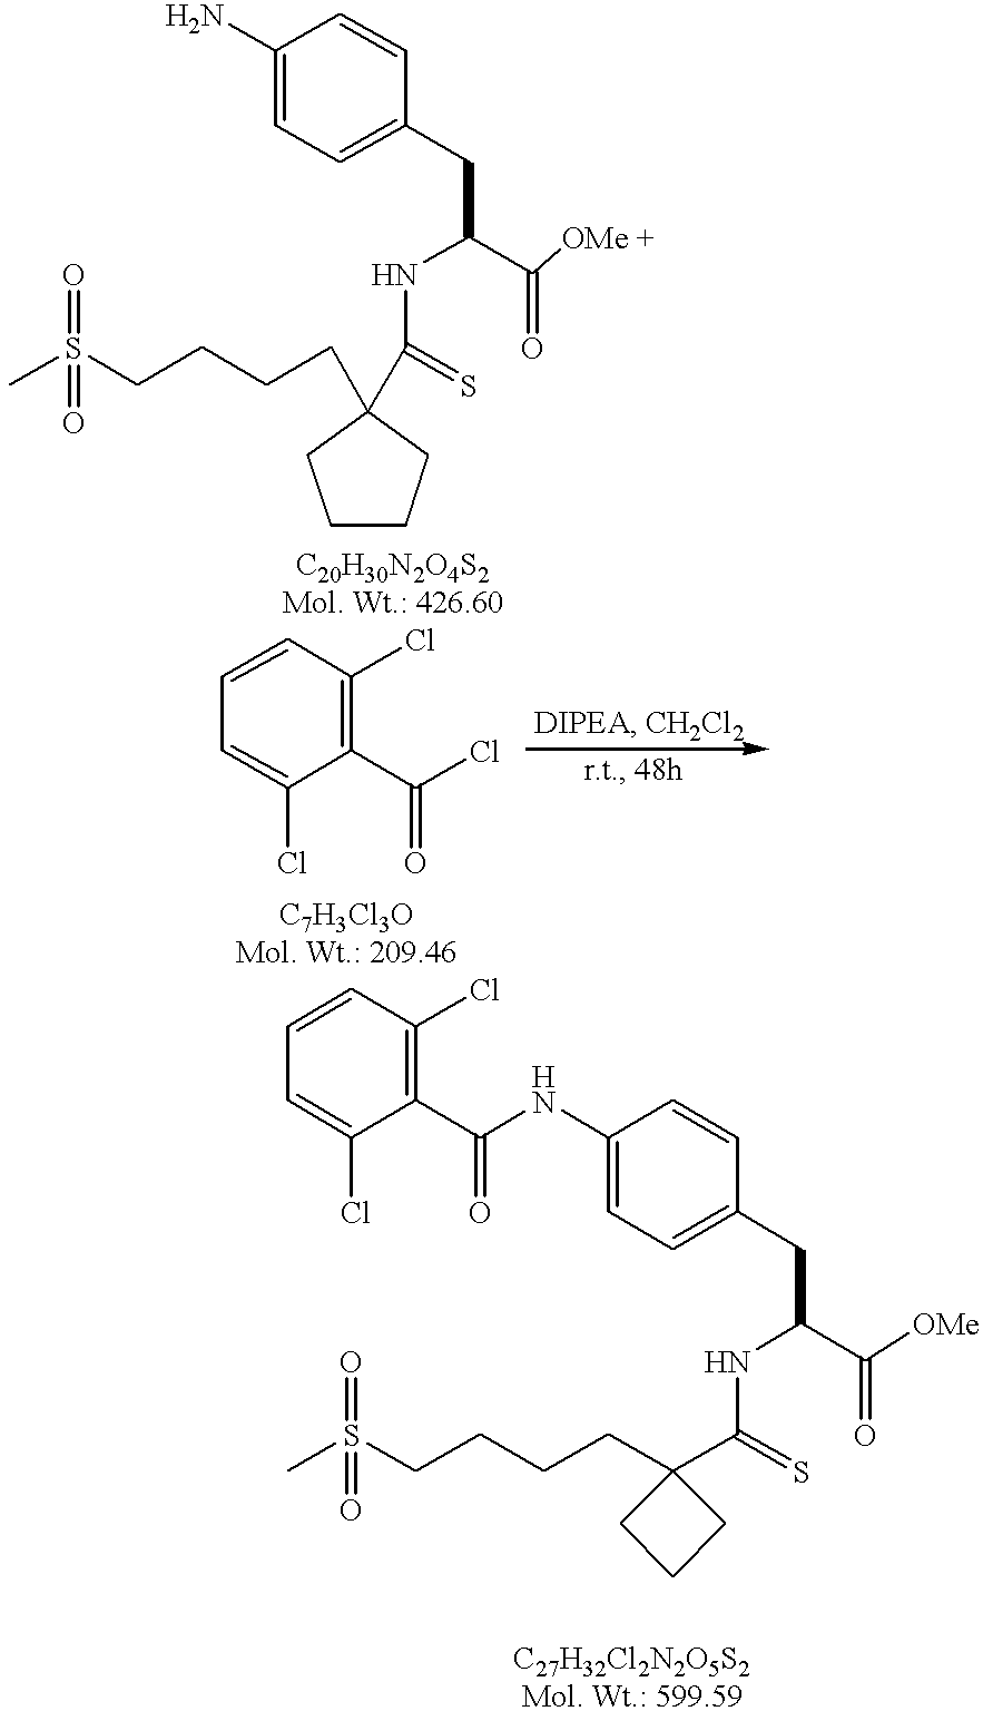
C1CCC(CCCCS(C)(=O)=O)(C(=S)NC(C(=O)[OMe +])CC2=CC=C(N)C=C2)C1.C(CCS(C)(=O)=O)CC1(C(=S)NC(C(=O)[OMe])CC2=CC=C(NC(C3=C(Cl)C=CC=C3Cl)=O)C=C2)CCC1.C1=CC(Cl)=C(C(Cl)=O)C(Cl)=C1
